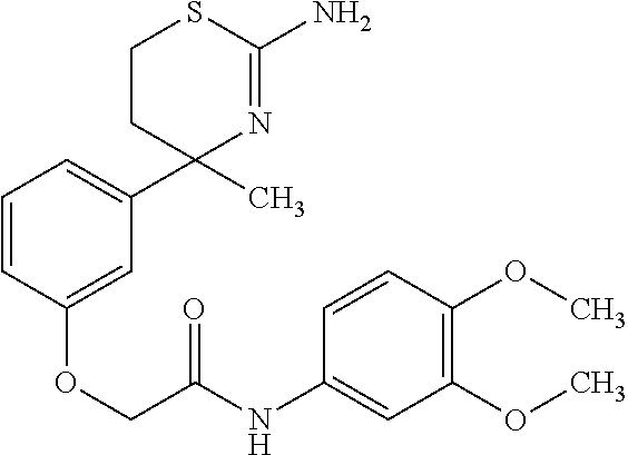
C1CC(C)(C2=CC=CC(OCC(NC3=CC(OC)=C(OC)C=C3)=O)=C2)N=C(N)S1
